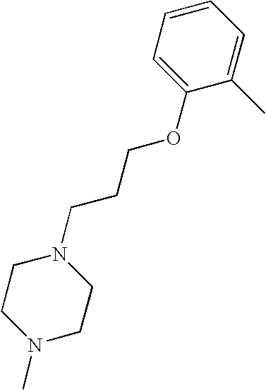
C1N(C)CCN(CCCOC2=CC=CC=C2C)C1
